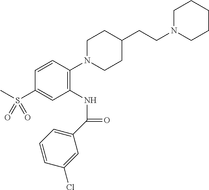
C1=CC(N2CCC(CCN3CCCCC3)CC2)=C(NC(C2=CC=CC(Cl)=C2)=O)C=C1S(C)(=O)=O
